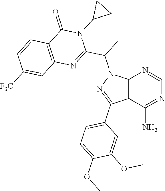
C12=C(C(N)=NC=N1)C(C1=CC=C(OC)C(OC)=C1)=NN2C(C1=NC2=C(C(=O)N1C1CC1)C=CC([F3C])=C2)C
